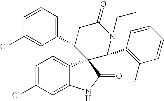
C1=C(Cl)C=C2C(=C1)C1(C(=O)N2)C(C2=CC=CC(Cl)=C2)CC(=O)N(CC)C1C1=C(C)C=CC=C1
